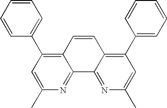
C1=CC(C2=C3C(=NC(C)=C2)C2=NC(C)=CC(C4=CC=CC=C4)=C2C=C3)=CC=C1
